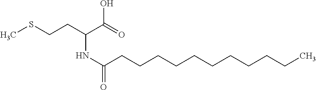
CSCCC(C(=O)O)NC(CCCCCCCCCCC)=O
